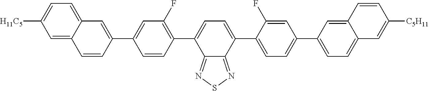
C12=NSN=C1C(C1=CC=C(C3=CC=C4C(=C3)C=CC([C5H11])=C4)C=C1F)=CC=C2C1=C(F)C=C(C2=CC3=CC=C([H11C5])C=C3C=C2)C=C1
